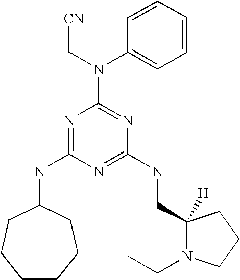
C1CCCC(NC2=NC(N(C3=CC=CC=C3)C[CN])=NC(NCC3([H])N(CC)CCC3)=N2)CC1
